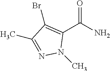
C1(C(N)=O)=C(Br)C(C)=NN1C
